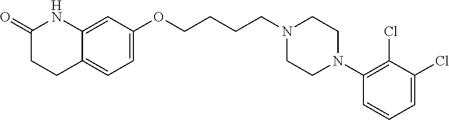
C1=C(OCCCCN2CCN(C3=C(Cl)C(Cl)=CC=C3)CC2)C=C2C(=C1)CCC(=O)N2
